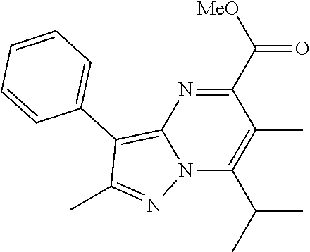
C1(C(=O)[MeO])=NC2=C(C3=CC=CC=C3)C(C)=NN2C(C(C)C)=C1C
